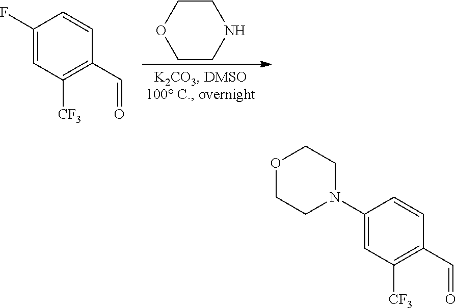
C1CNCCO1.C1(F)=CC([CF3])=C(C=O)C=C1.C1(N2CCOCC2)=CC([CF3])=C(C=O)C=C1
